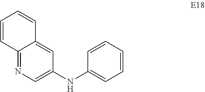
C12=NC=C(NC3=CC=CC=C3)C=C1C=CC=C2
